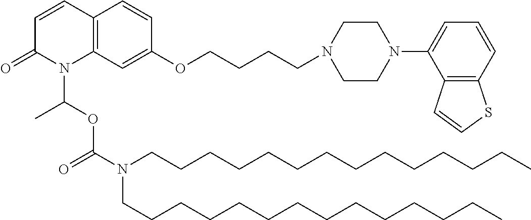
C12=C(C=C(OCCCCN3CCN(C4=CC=CC5=C4C=CS5)CC3)C=C1)N(C(OC(N(CCCCCCCCCCCCCC)CCCCCCCCCCCCCC)=O)C)C(=O)C=C2
